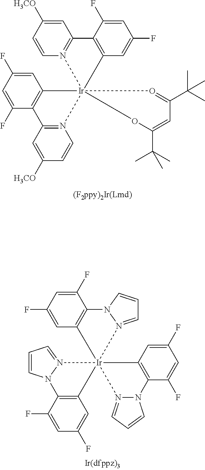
N12=C(C3=C(C=C(F)C=C3F)[Ir]134(N1=C(C=C([H3CO])C=C1)C1=C3C=C(F)C=C1F)OC(C(C)(C)C)=CC(C(C)(C)C)=O4)C=C([H3CO])C=C2.N12=CC=CN1C1=C(C=C(F)C=C1F)[Ir]213(C2=C(C(F)=CC(F)=C2)N2N1=CC=C2)C1=C(N2N3=CC=C2)C(F)=CC(F)=C1
